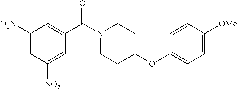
C1([O2N])=CC([NO2])=CC(C(N2CCC(OC3=CC=C([OMe])C=C3)CC2)=O)=C1
